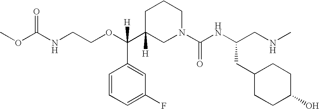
O=C(NCCOC(C1([H])CN(C(NC(CNC)CC2CCC(O)CC2)=O)CCC1)(C1=CC(F)=CC=C1)[H])OC
